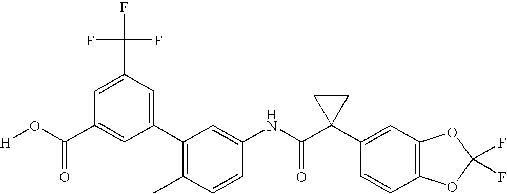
C1=CC(C)=C(C2=CC(C(F)(F)F)=CC(C(O[H])=O)=C2)C=C1NC(C1(C2=CC3=C(C=C2)OC(F)(F)O3)CC1)=O
